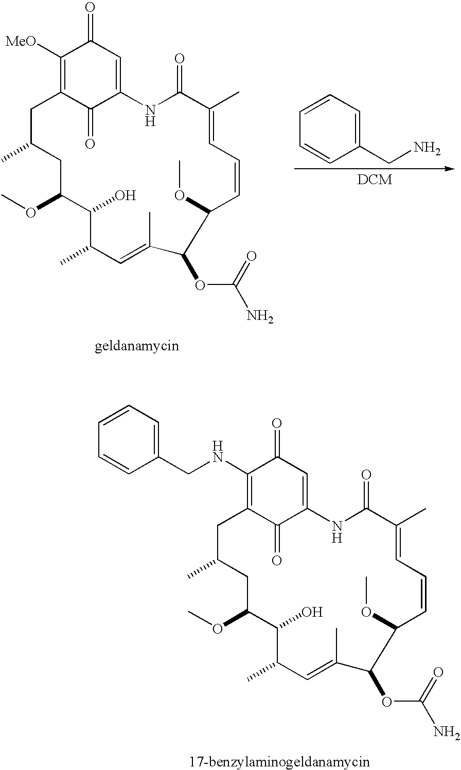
C1([MeO])=C2C(=O)C(=CC1=O)NC(=O)C(C)=CC=CC(OC)C(OC(N)=O)C(C)=CC(C)C(O)C(OC)CC(C)C2.C1(CN)=CC=CC=C1.C1(NCC2=CC=CC=C2)=C2C(=O)C(=CC1=O)NC(=O)C(C)=CC=CC(OC)C(OC(N)=O)C(C)=CC(C)C(O)C(OC)CC(C)C2
